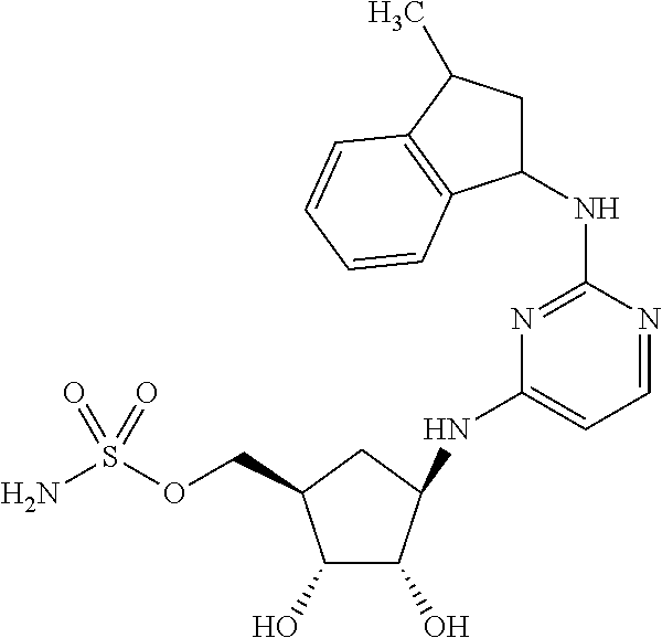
C1(O)C(COS(N)(=O)=O)CC(NC2=CC=NC(NC3CC(C)C4=C3C=CC=C4)=N2)C1O
